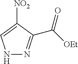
N1=C(C([OEt])=O)C([NO2])=CN1
